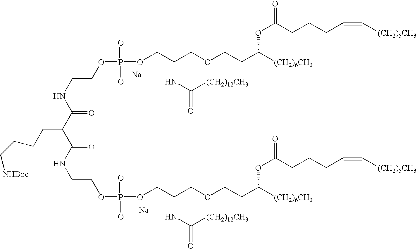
[Na].[Na].N(CCOP(OCC(COCCC([(CH2)6CH3])OC(=O)CCCC=C[(CH2)5CH3])NC(=O)[(CH2)12CH3])(=O)O)C(=O)C(C(NCCOP(O)(=O)OCC(COCCC([(CH2)6CH3])OC(=O)CCCC=C[(CH2)5CH3])NC(=O)[(CH2)12CH3])=O)CCCC[NHBoc]
